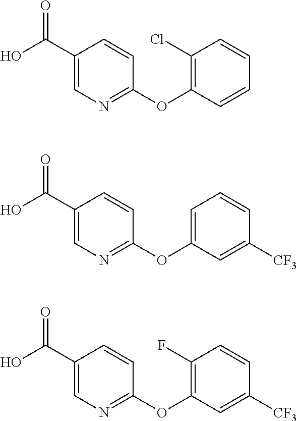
C1(Cl)=C(OC2=NC=C(C(O)=O)C=C2)C=CC=C1.C1=C(OC2=NC=C(C(O)=O)C=C2)C=C([CF3])C=C1.C1(F)=C(OC2=NC=C(C(O)=O)C=C2)C=C([CF3])C=C1
